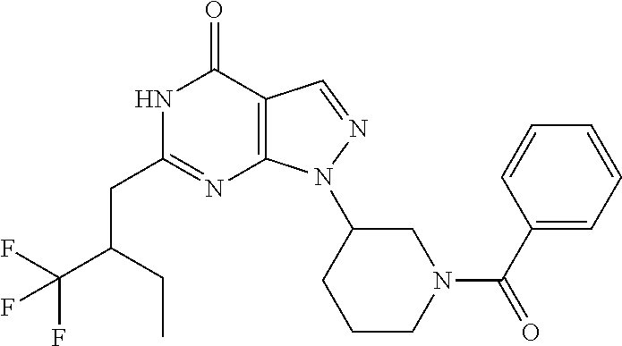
N1C(CC(C(F)(F)F)CC)=NC2=C(C1=O)C=NN2C1CCCN(C(C2=CC=CC=C2)=O)C1
